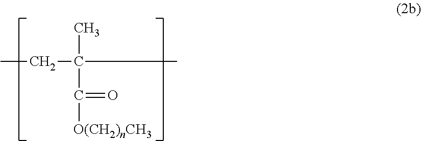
CCC(C)(C)C(=O)[O(CH2)nCH3]
